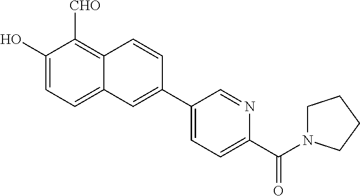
C1(O)=CC=C2C(=C1[CHO])C=CC(C1=CC=C(C(N3CCCC3)=O)N=C1)=C2
